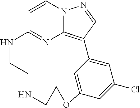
C1=CC2=NC3=C(C=NN13)C1=CC(Cl)=CC(=C1)OCCNCCN2
